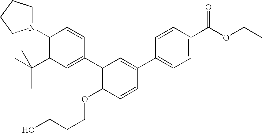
C1(N2CCCC2)=C(C(C)(C)C)C=C(C2=C(OCCCO)C=CC(C3=CC=C(C(OCC)=O)C=C3)=C2)C=C1
